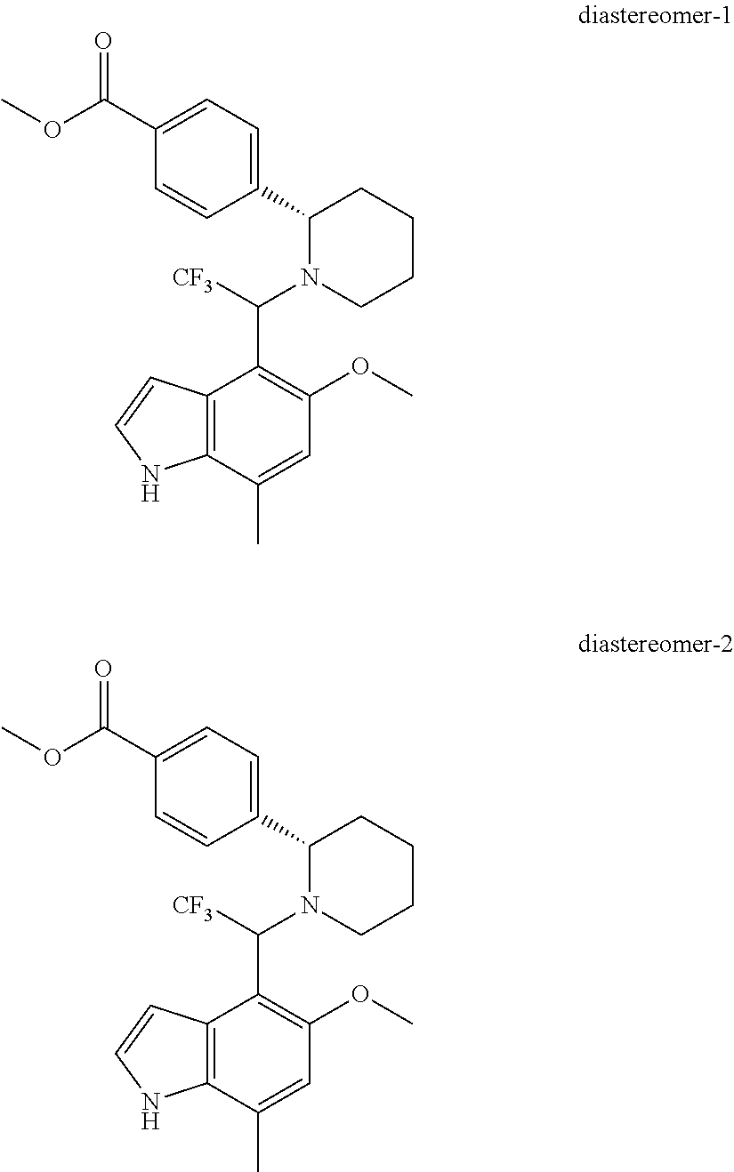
C1(C2N(C([CF3])C3=C(OC)C=C(C)C4=C3C=CN4)CCCC2)=CC=C(C(OC)=O)C=C1.C1(C2N(C([CF3])C3=C(OC)C=C(C)C4=C3C=CN4)CCCC2)=CC=C(C(OC)=O)C=C1
